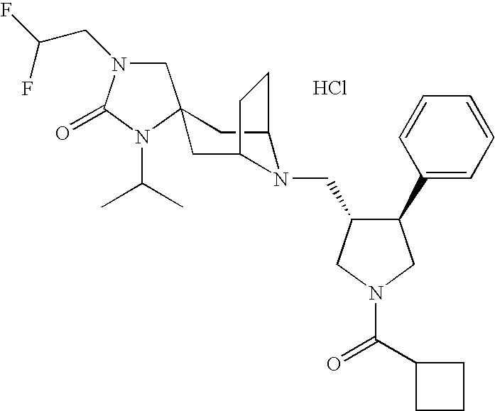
Cl.C1N(CC(F)F)C(=O)N(C(C)C)C12CC1N(CC3C(C4=CC=CC=C4)CN(C(=O)C4CCC4)C3)C(C2)CC1
